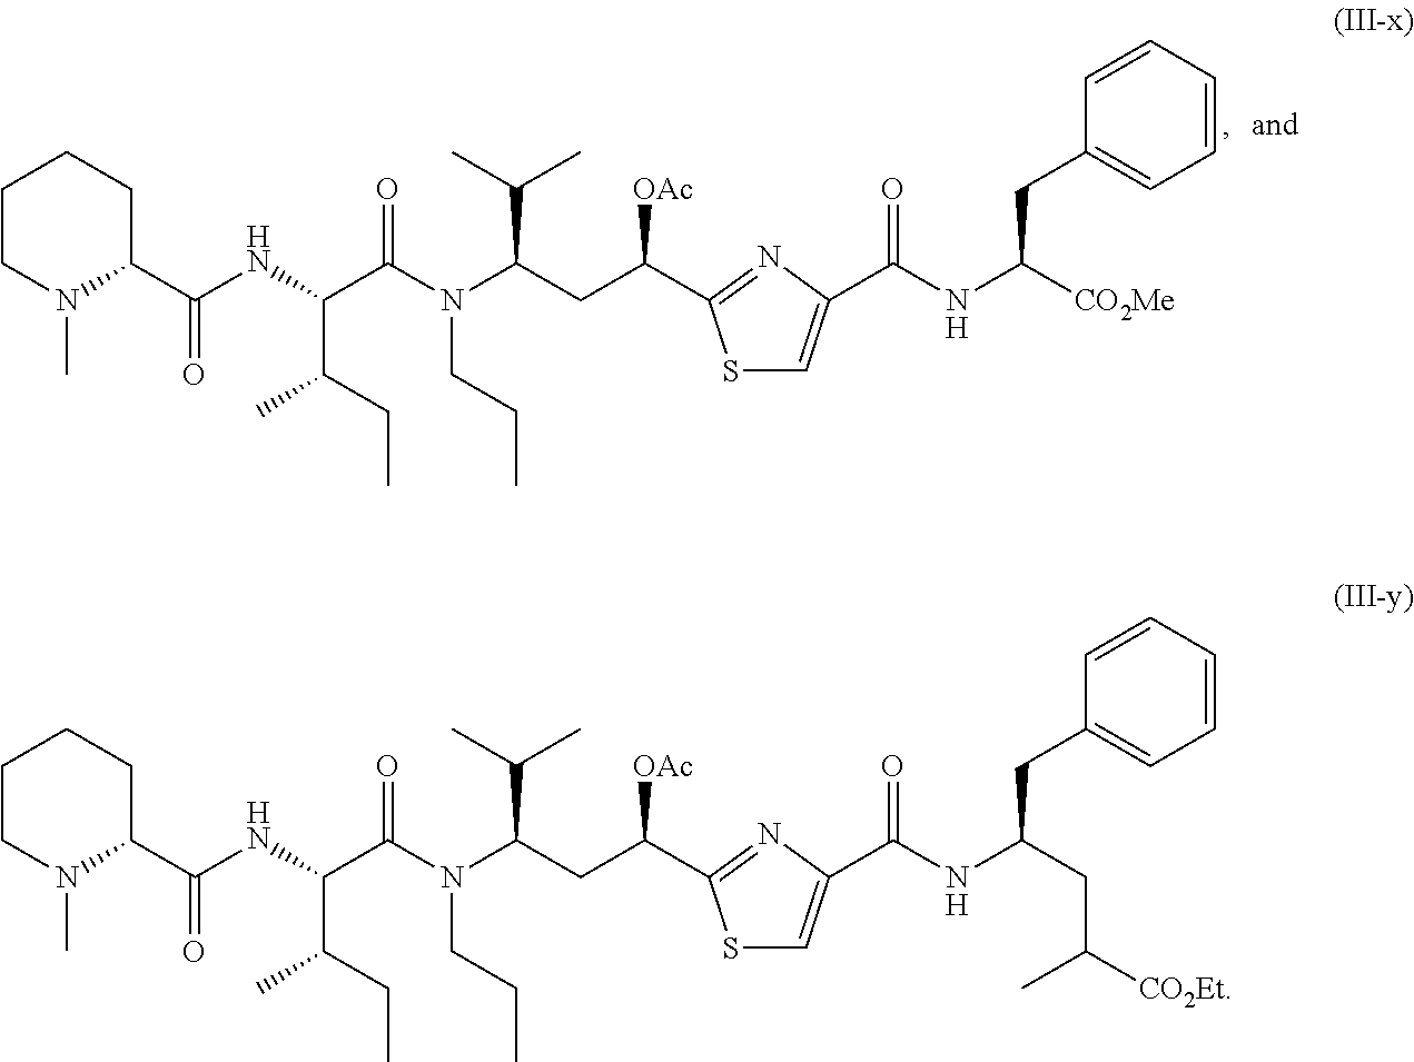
C1CN(C)C(C(NC(C(N(C(CC([OAc])C2=NC(C(NC([CO2Me])CC3=CC=CC=C3)=O)=CS2)C(C)C)CCC)=O)C(CC)C)=O)CC1.C1CN(C)C(C(NC(C(N(C(CC([OAc])C2=NC(C(NC(CC(C)[CO2Et])CC3=CC=CC=C3)=O)=CS2)C(C)C)CCC)=O)C(CC)C)=O)CC1
